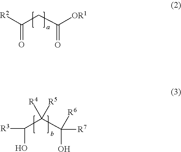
C(=O)([R2])CC([OR1])=O.[R3]C(C(C([R7])([R6])O)([R4])[R5])O
